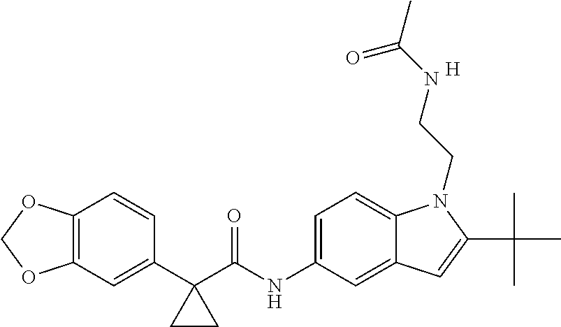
C1(C2(C(NC3=CC=C4C(=C3)C=C(C(C)(C)C)N4CCNC(C)=O)=O)CC2)=CC2=C(C=C1)OCO2.[H]
